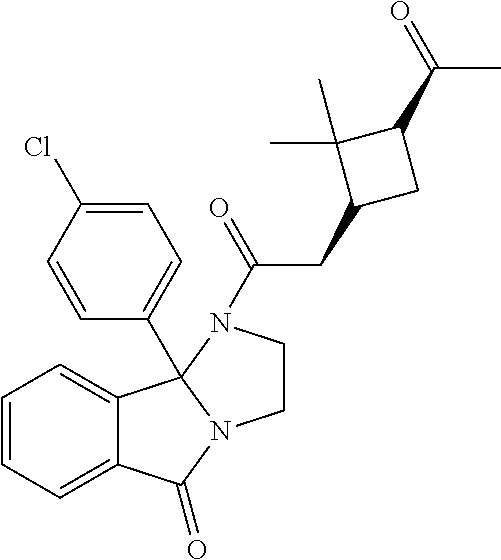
C12=CC=CC=C1C1(C3=CC=C(Cl)C=C3)N(C2=O)CCN1C(CC1CC(C(C)=O)C1(C)C)=O
